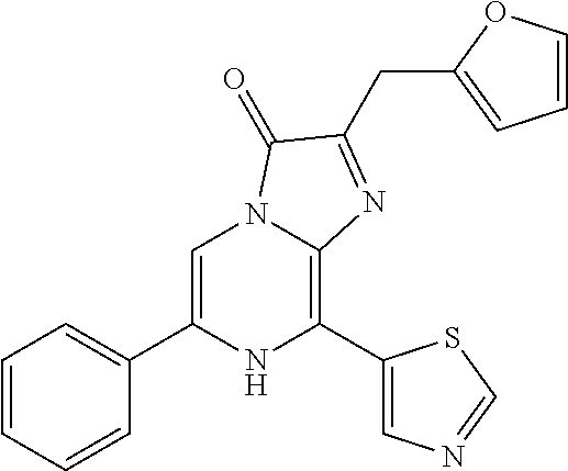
C1=C(C2=CC=CC=C2)NC(C2=CN=CS2)=C2N1C(=O)C(CC1=CC=CO1)=N2
